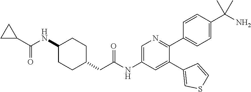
C1(C2=CC(NC(CC3CCC(NC(C4CC4)=O)CC3)=O)=CN=C2C2=CC=C(C(N)(C)C)C=C2)=CSC=C1
